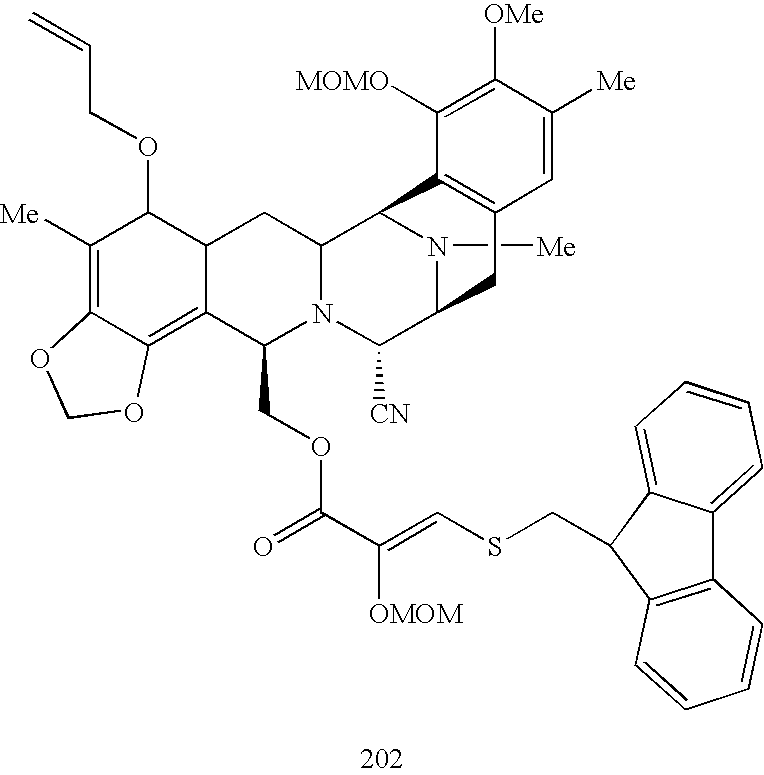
C1([Me])=C2C(=C3C(C1OCC=C)CC1N(C3COC(C(=CSCC3C4=CC=CC=C4C4=C3C=CC=C4)[OMOM])=O)C([CN])C3N([Me])C1C1=C(C3)C=C([Me])C([OMe])=C1[MOMO])OCO2
